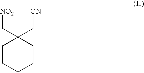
C1CCCCC1(C[CN])C[NO2]
